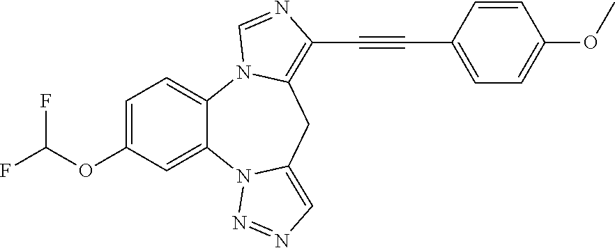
C1=C(OC(F)F)C=C2C(=C1)N1C(=C(C#CC3=CC=C(OC)C=C3)N=C1)CC1=CN=NN21
